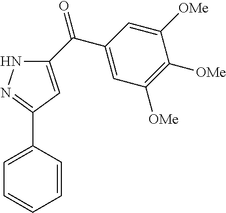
C1=CC(C2=NNC(C(C3=CC([OMe])=C([OMe])C([OMe])=C3)=O)=C2)=CC=C1
